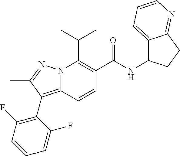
CC(C)C1=C(C(NC2C3=CC=CN=C3CC2)=O)C=CC2=C(C3=C(F)C=CC=C3F)C(C)=NN12
